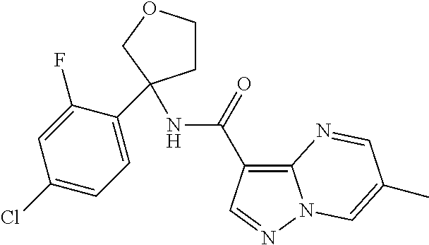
C1(Cl)=CC=C(C2(NC(=O)C3=C4N(N=C3)C=C(C)C=N4)CCOC2)C(F)=C1
